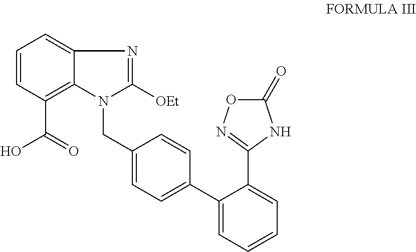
OC(C1=C2C(=CC=C1)N=C([OEt])N2CC1=CC=C(C2=CC=CC=C2C2=NOC(=O)N2)C=C1)=O
